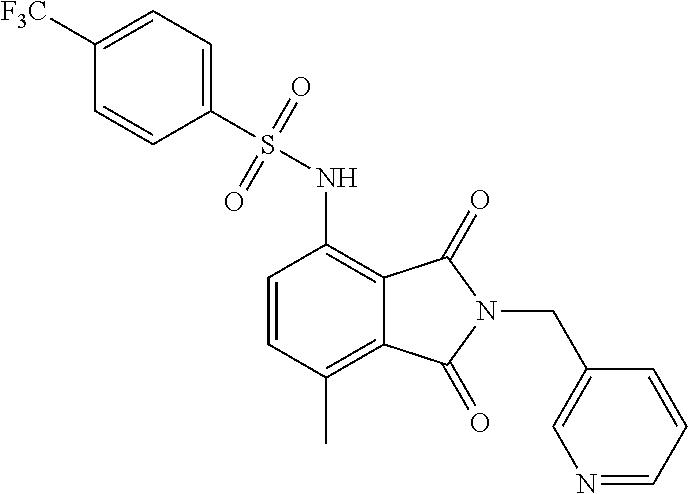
C1([F3C])=CC=C(S(=O)(=O)NC2=C3C(=C(C)C=C2)C(=O)N(CC2=CN=CC=C2)C3=O)C=C1
